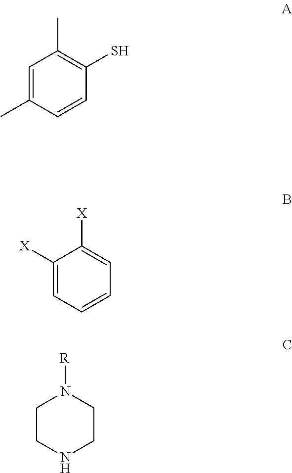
C1=C(C)C=CC(S)=C1C.C1([X])=CC=CC=C1[X].C1CNCCN1[R]
